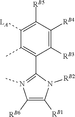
C1([RB6])=C([RB1])N([RB2])C(C2=C(C)C([LA])=C([RB5])C([RB4])=C2[RB3])=N1C
